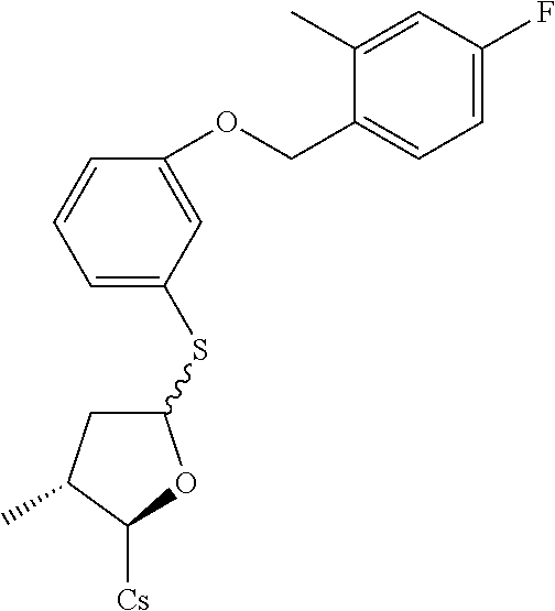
C1(SC2=CC=CC(OCC3=CC=C(F)C=C3C)=C2)CC(C)C([Cs])O1
